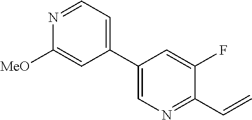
C1(C2=CN=C(C=C)C(F)=C2)=CC=NC([MeO])=C1
